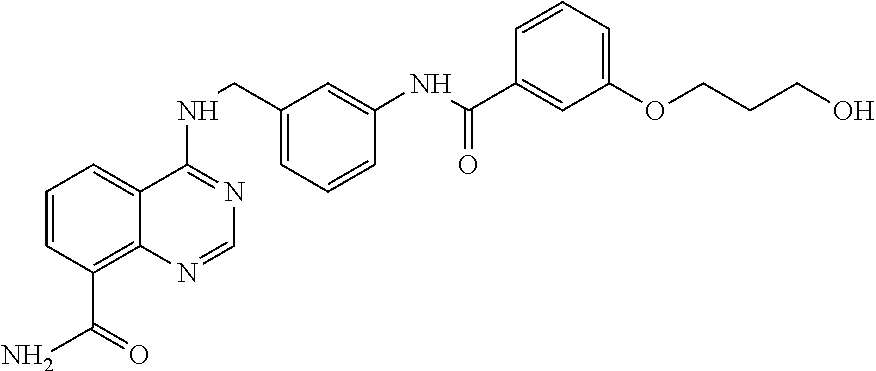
C1=CC(C(N)=O)=C2C(=C1)C(NCC1=CC=CC(NC(C3=CC(OCCCO)=CC=C3)=O)=C1)=NC=N2
